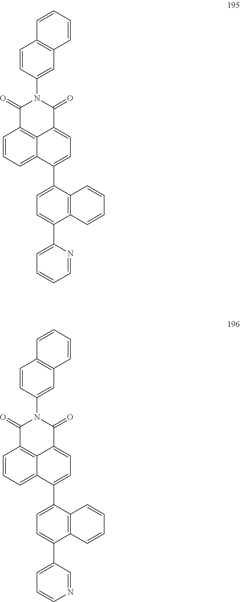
C1=CC=C2C3=C1C(=O)N(C1=CC4=C(C=C1)C=CC=C4)C(=O)C3=CC=C2C1=CC=C(C2=CC=CC=N2)C2=C1C=CC=C2.C1=CC=C2C3=C1C(=O)N(C1=CC4=C(C=C1)C=CC=C4)C(=O)C3=CC=C2C1=CC=C(C2=CC=CN=C2)C2=C1C=CC=C2
